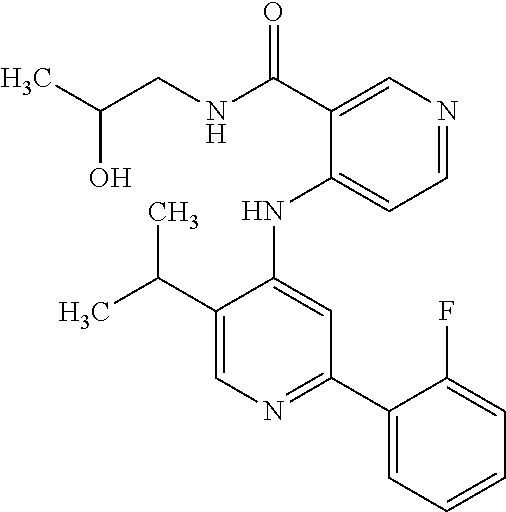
C(C1=CN=C(C2=CC=CC=C2F)C=C1NC1=CC=NC=C1C(=O)NCC(O)C)(C)C
